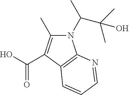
N1(C(C)C(C)(C)O)C(C)=C(C(O)=O)C2=C1N=CC=C2
